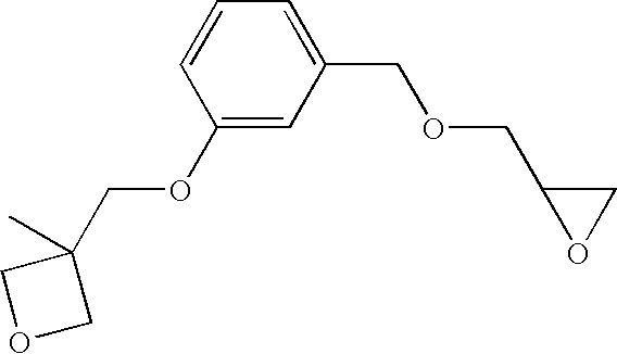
C1=CC(OCC2(C)COC2)=CC(COCC2OC2)=C1
